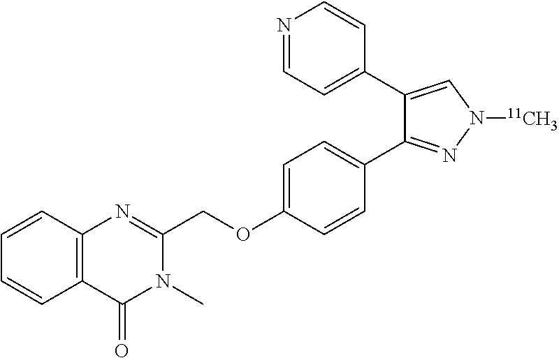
C1(COC2=CC=C(C3=NN([11CH3])C=C3C3=CC=NC=C3)C=C2)=NC2=C(C(=O)N1C)C=CC=C2
